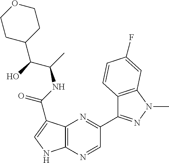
C12=C(N=CC(C3=NN(C)C4=C3C=CC(F)=C4)=N1)NC=C2C(NC(C)C(O)C1CCOCC1)=O
